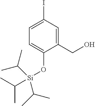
C1(CO)=CC(I)=CC=C1O[Si](C(C)C)(C(C)C)C(C)C
